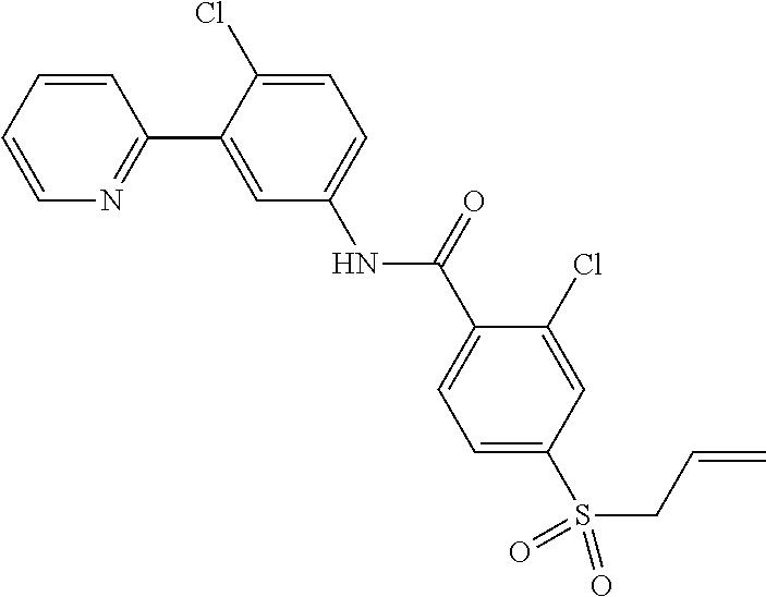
C1=CC=CN=C1C1=CC(NC(C2=CC=C(S(=O)(=O)CC=C)C=C2Cl)=O)=CC=C1Cl
